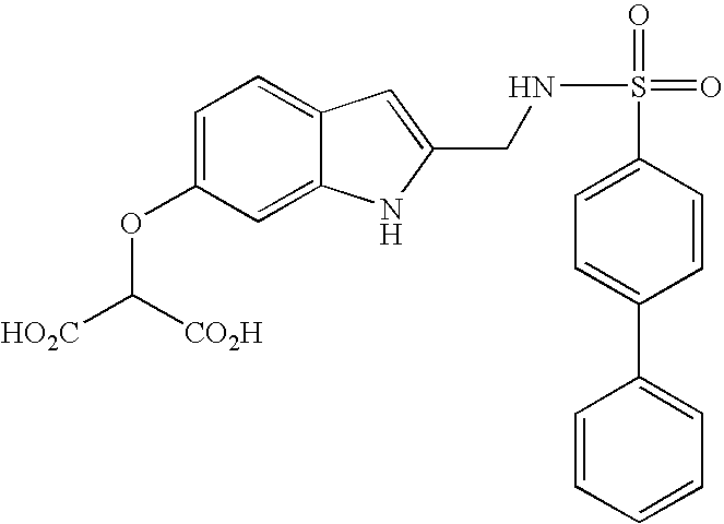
C1=C(OC([CO2H])[HO2C])C=C2C(=C1)C=C(CNS(=O)(=O)C1=CC=C(C3=CC=CC=C3)C=C1)N2
